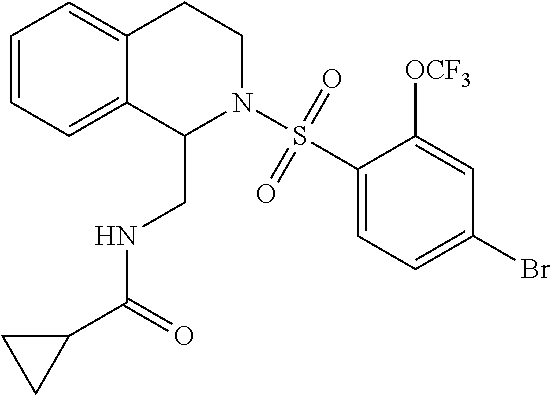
C1=CC=C2C(=C1)CCN(S(C1=CC=C(Br)C=C1[OCF3])(=O)=O)C2CNC(C1CC1)=O
